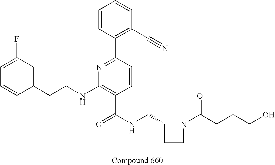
C1=CC(CCNC2=C(C(NCC3CCN3C(CCCO)=O)=O)C=CC(C3=C(C#N)C=CC=C3)=N2)=CC(F)=C1
